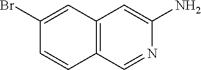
C1(Br)=CC2=C(C=C1)C=NC(N)=C2
